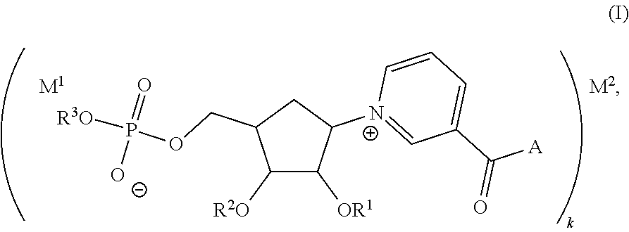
C1([R2O])C([OR1])C([N+]2=CC(C(=O)[A])=CC=C2)CC1COP([R3O])(=O)[O-].[M1].[M2]
